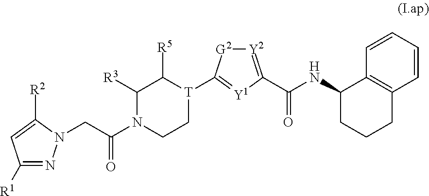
C1([R1])=NN(CC(N2CC[T](C3=[Y1]C(C(NC4C5=C(CCC4)C=CC=C5)=O)=[Y2][G2]3)C([R5])C2[R3])=O)C([R2])=C1
